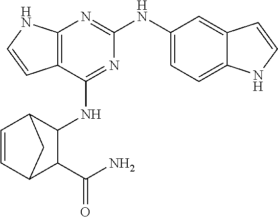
C12=C(N=C(NC3=CC=C4C(=C3)C=CN4)N=C1NC1C3C=CC(C1C(N)=O)C3)NC=C2
